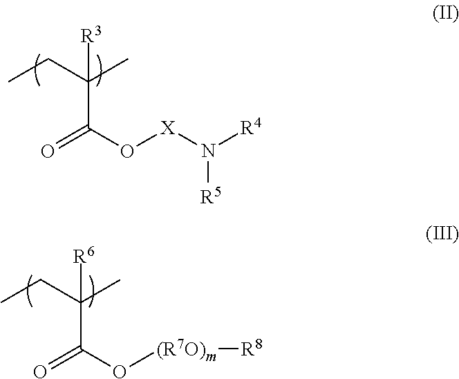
C(C(CC)(C)[R3])(O[X]N([R4])[R5])=O.C(C(CC)(C)[R6])(O[(R7O)m][R8])=O
